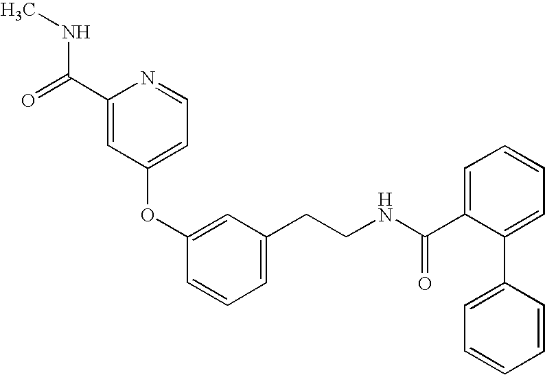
C1(OC2=CC(CCNC(=O)C3=CC=CC=C3C3=CC=CC=C3)=CC=C2)=CC=NC(C(NC)=O)=C1
